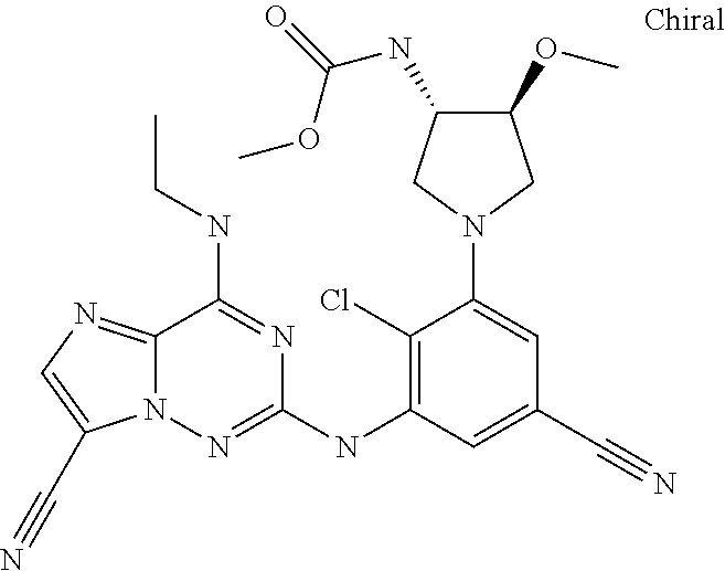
C12=NC=C(C#N)N1N=C(NC1=C(Cl)C(N3CC(OC)C(NC(OC)=O)C3)=CC(C#N)=C1)N=C2NCC
